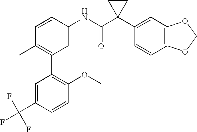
C1=CC(NC(C2(C3=CC4=C(C=C3)OCO4)CC2)=O)=CC(C2=C(OC)C=CC(C(F)(F)F)=C2)=C1C
